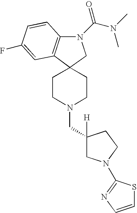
C12(CCN(CC3([H])CN(C4=NC=CS4)CC3)CC1)C1=C(N(C(N(C)C)=O)C2)C=CC(F)=C1
